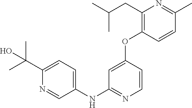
C1(NC2=NC=CC(OC3=C(CC(C)C)N=C(C)C=C3)=C2)=CC=C(C(C)(C)O)N=C1
